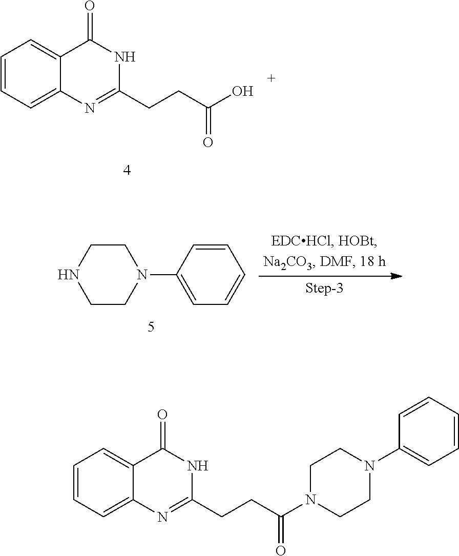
C1=CC=C2C(=C1)C(=O)NC(CCC(=O)O)=N2.C1=CC(N2CCNCC2)=CC=C1.C1=CC=C2C(=C1)C(=O)NC(CCC(=O)N1CCN(C3=CC=CC=C3)CC1)=N2
